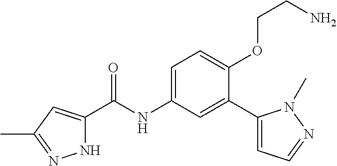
N1C(C(=O)NC2=CC=C(OCCN)C(C3=CC=NN3C)=C2)=CC(C)=N1
